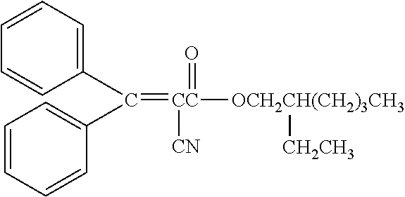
C1=CC=C(C(C2=CC=CC=C2)=[CC]([OCH2CH(CH2)3CH3][CH2CH3])(=O)[CN])C=C1
